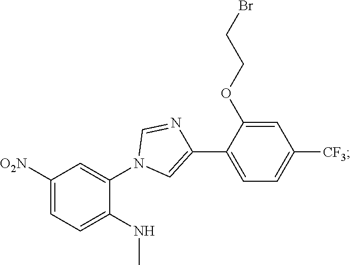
C1([O2N])=CC=C(NC)C(N2C=C(C3=CC=C([CF3])C=C3OCCBr)N=C2)=C1
